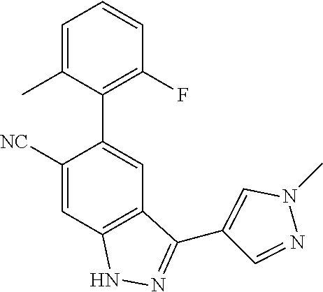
C1(C2=CC3=C(C=C2[NC])NN=C3C2=CN(C)N=C2)=C(F)C=CC=C1C
